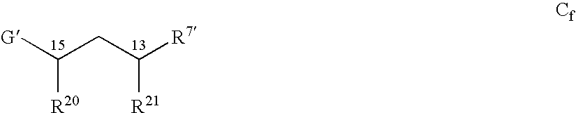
[G]C(CC([R7])[R21])[R20]
